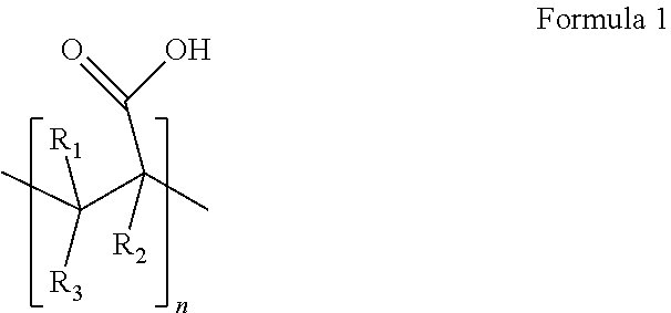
CC(C(C)(C(O)=O)[R2])([R1])[R3]
